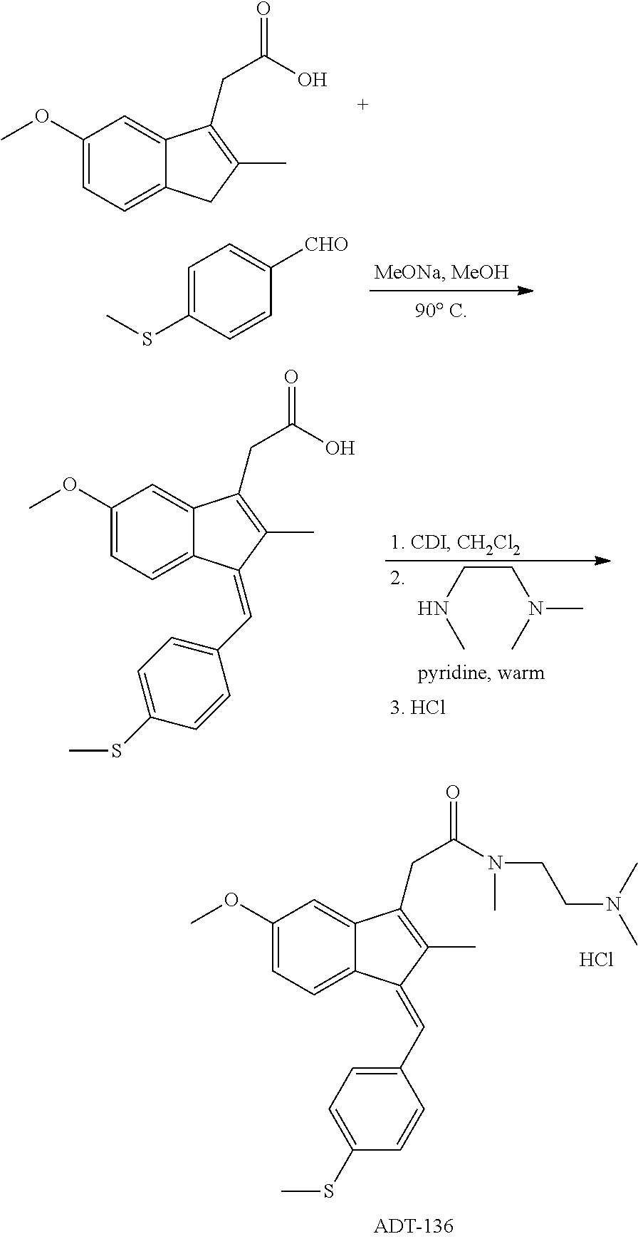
C1(OC)=CC=C2C(=C1)C(CC(=O)O)=C(C)C2.C1(OC)=CC=C2C(=C1)C(CC(=O)N(C)CCN(C)C)=C(C)C2=CC1=CC=C(SC)C=C1.Cl.C1=C(SC)C=CC([CHO])=C1.C1(OC)=CC=C2C(=C1)C(CC(=O)O)=C(C)C2=CC1=CC=C(SC)C=C1.N(CCNC)(C)C
